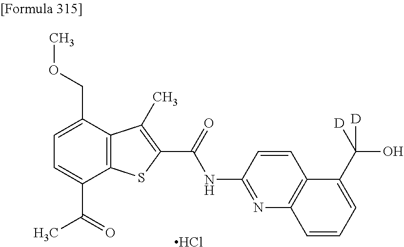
C1=C(C(=O)C)C2=C(C(COC)=C1)C(C)=C(C(=O)NC1=NC3=C(C=C1)C(C(O)([D])[D])=CC=C3)S2.Cl
